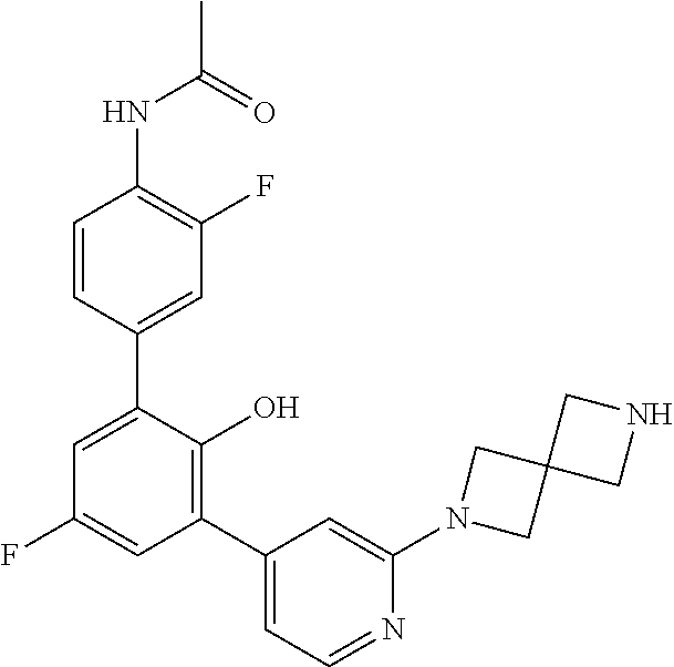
C1(NC(C)=O)=C(F)C=C(C2=CC(F)=CC(C3=CC=NC(N4CC5(C4)CNC5)=C3)=C2O)C=C1
